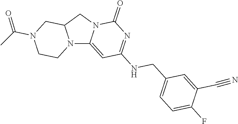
N12C3=CC(NCC4=CC=C(F)C(C#N)=C4)=NC(=O)N3CC1CN(C(C)=O)CC2
